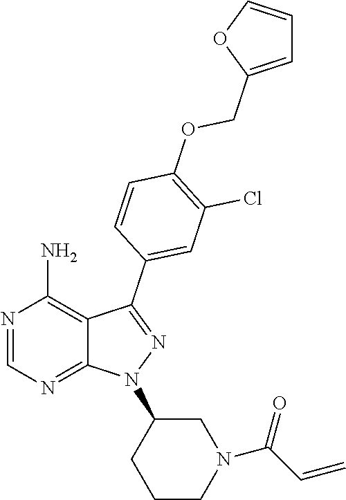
N1=CN=C2C(=C1N)C(C1=CC(Cl)=C(OCC3=CC=CO3)C=C1)=NN2C1CCCN(C(C=C)=O)C1
